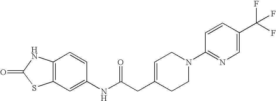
C12=C(C=CC(NC(CC3=CCN(C4=NC=C(C(F)(F)F)C=C4)CC3)=O)=C1)NC(=O)S2
